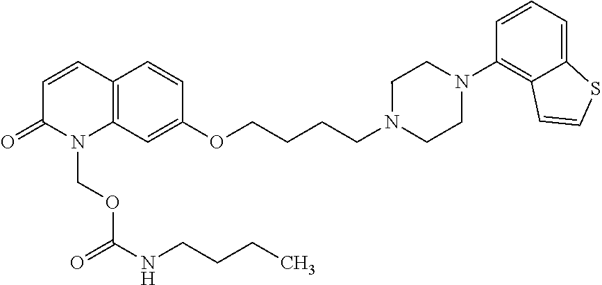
C12=C(C=C(OCCCCN3CCN(C4=C5C(=CC=C4)SC=C5)CC3)C=C1)N(COC(=O)NCCCC)C(=O)C=C2
